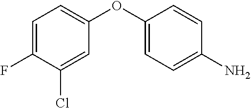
C1=C(OC2=CC=C(F)C(Cl)=C2)C=CC(N)=C1
